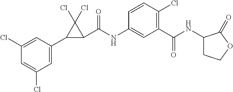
C1(Cl)=CC(C2C(C(NC3=CC(C(=O)NC4CCOC4=O)=C(Cl)C=C3)=O)C2(Cl)Cl)=CC(Cl)=C1
